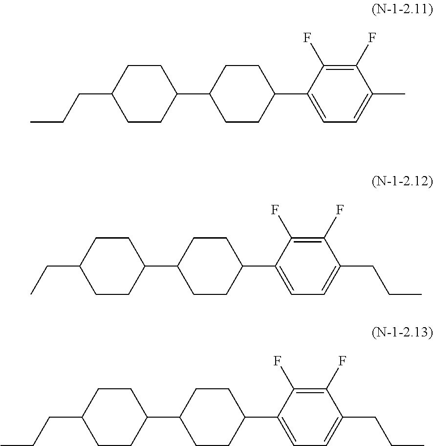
C1(C2CCC(C3=CC=C(C)C(F)=C3F)CC2)CCC(CCC)CC1.C1(C2CCC(C3=CC=C(CCC)C(F)=C3F)CC2)CCC(CC)CC1.C1(C2CCC(C3=CC=C(CCC)C(F)=C3F)CC2)CCC(CCC)CC1
